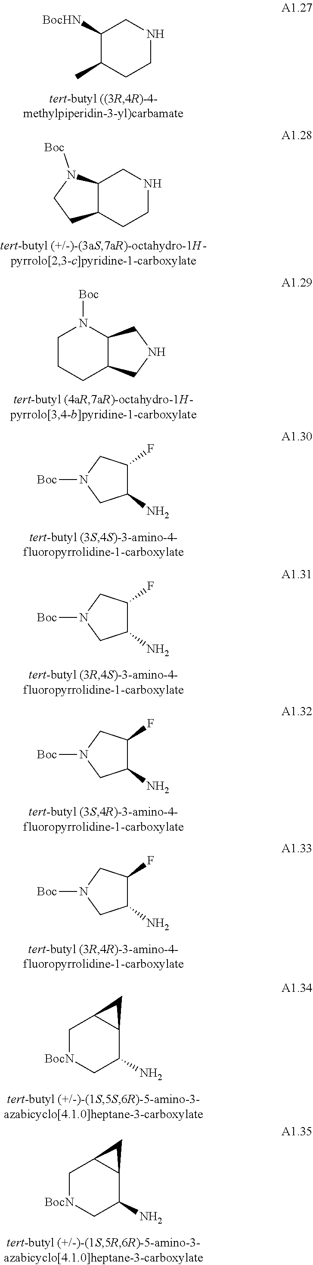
C1([BocHN])C(C)CCNC1.C12C(CCNC1)CCN2[Boc].C12C(CCCN1[Boc])CNC2.C1(F)C(N)CN([Boc])C1.C1(F)C(N)CN([Boc])C1.C1(F)C(N)CN([Boc])C1.C1(F)C(N)CN([Boc])C1.C1[BocN]CC(N)C2C1C2.C1[BocN]CC(N)C2C1C2
